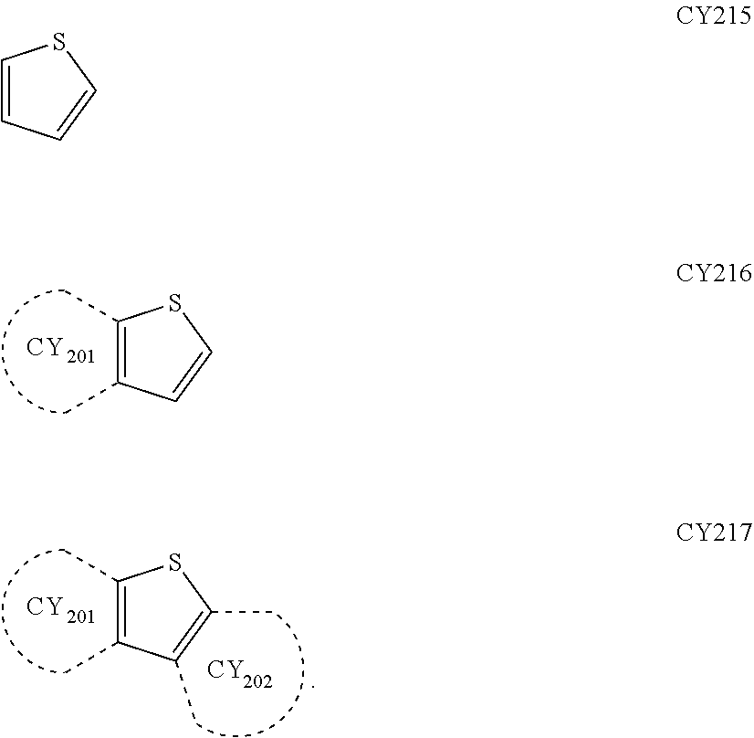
C1(C)=C(C)C=CS1.[CY].C1(C)=C(C)C(C)=C(C)S1.[CY].[CY].C1=CC=CS1
